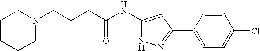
C1(C2=NNC(NC(CCCN3CCCCC3)=O)=C2)=CC=C(Cl)C=C1
